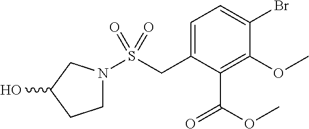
C1=C(CS(N2CCC(O)C2)(=O)=O)C(C(=O)OC)=C(OC)C(Br)=C1
